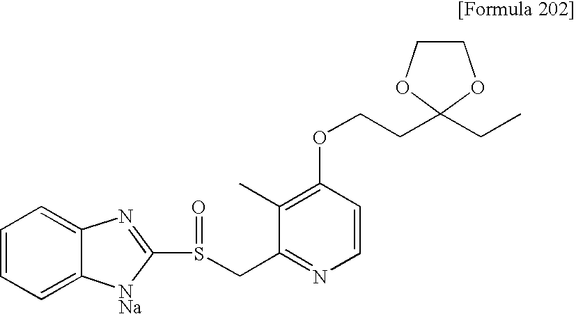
C1=CC=C2C(=C1)N=C(S(CC1=NC=CC(OCCC3(CC)OCCO3)=C1C)=O)[NNa]2
